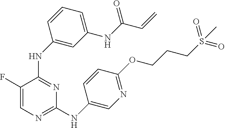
C1(NC2=CC(NC(C=C)=O)=CC=C2)=NC(NC2=CN=C(OCCCS(=O)(=O)C)C=C2)=NC=C1F
